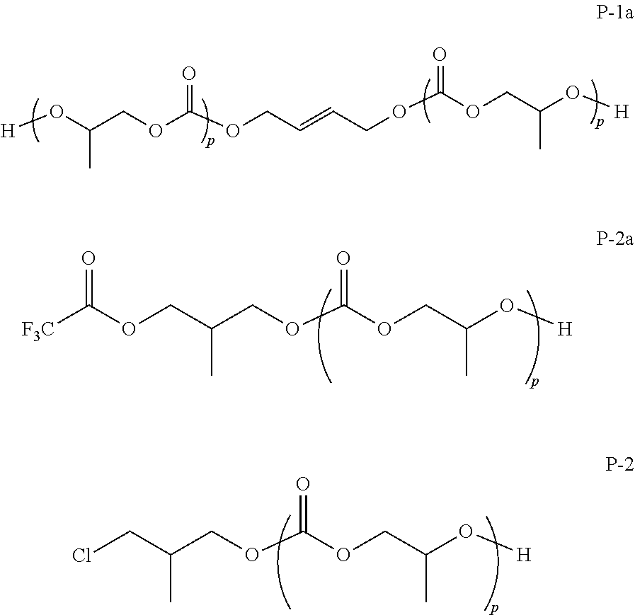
[H]OC(COC(OCC=CCOC(OCC(O[H])C)=O)=O)C.[F3C]C(OCC(COC(OCC(O[H])C)=O)C)=O.ClCC(COC(OCC(O[H])C)=O)C
